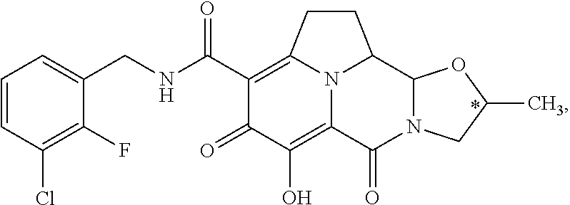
C1(C)CN2C(O1)C1CCC3=C(C(NCC4=CC=CC(Cl)=C4F)=O)C(=O)C(O)=C(N31)C2=O
